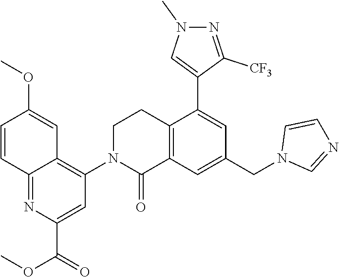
C12=C(C=C(CN3C=NC=C3)C=C1C1=CN(C)N=C1[CF3])C(=O)N(C1=C3C(=NC(C(OC)=O)=C1)C=CC(OC)=C3)CC2
